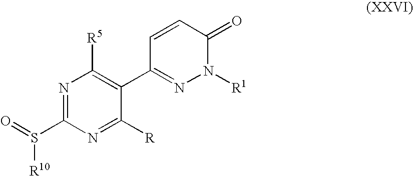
N1=C(S(=O)[R10])N=C([R])C(C2=NN([R1])C(=O)C=C2)=C1[R5]
